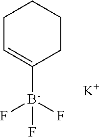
C1([B-](F)(F)F)=CCCCC1.[K]
